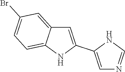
C1=C(C2=CN=CN2)NC2=CC=C(Br)C=C12
